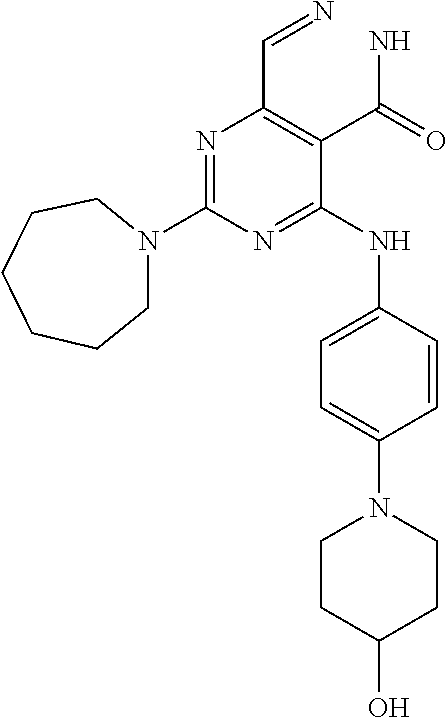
N1=C(N2CCCCCC2)N=C(NC2=CC=C(N3CCC(O)CC3)C=C2)C(C(N)=O)=C1C=N
